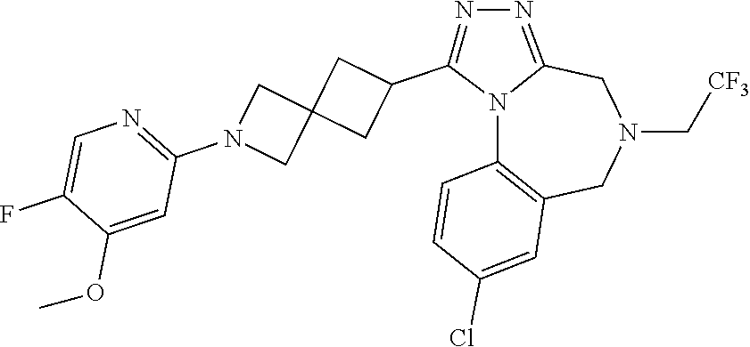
N12C3=C(CN(C[CF3])CC1=NN=C2C1CC2(C1)CN(C1=NC=C(F)C(OC)=C1)C2)C=C(Cl)C=C3
